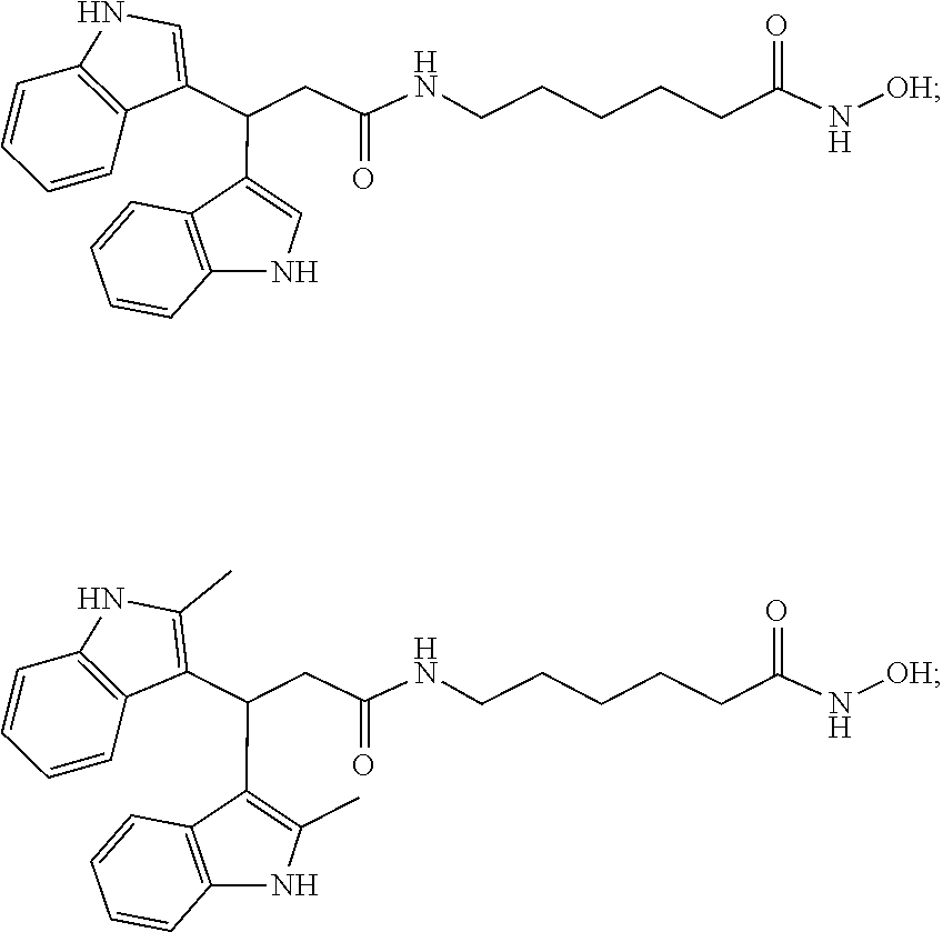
C(CCC(=O)N[OH])CCNC(CC(C1=CNC2=C1C=CC=C2)C1=CNC2=C1C=CC=C2)=O.C(CCC(=O)N[OH])CCNC(CC(C1=C(C)NC2=C1C=CC=C2)C1=C(C)NC2=C1C=CC=C2)=O
